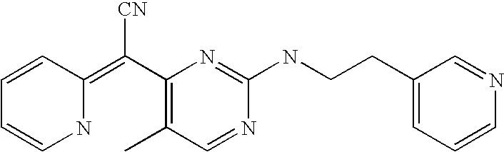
C1=CC(=C(C2=C(C)C=NC(NCCC3=CC=CN=C3)=N2)[CN])NC=C1
